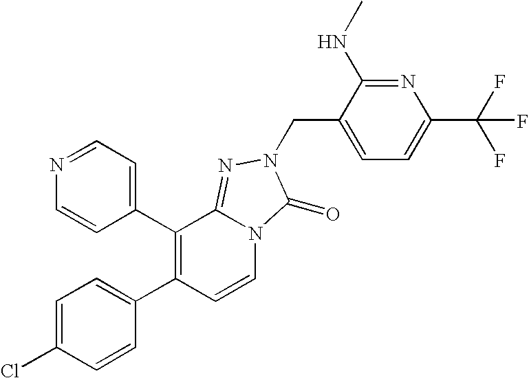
C1(C2=C(C3=CC=C(Cl)C=C3)C=CN3C2=NN(CC2=CC=C(C(F)(F)F)N=C2NC)C3=O)=CC=NC=C1
